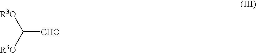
C([CHO])([R3O])[R3O]
